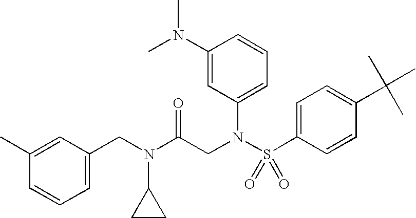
C1(N(C)C)=CC(N(S(C2=CC=C(C(C)(C)C)C=C2)(=O)=O)CC(N(CC2=CC=CC(C)=C2)C2CC2)=O)=CC=C1
